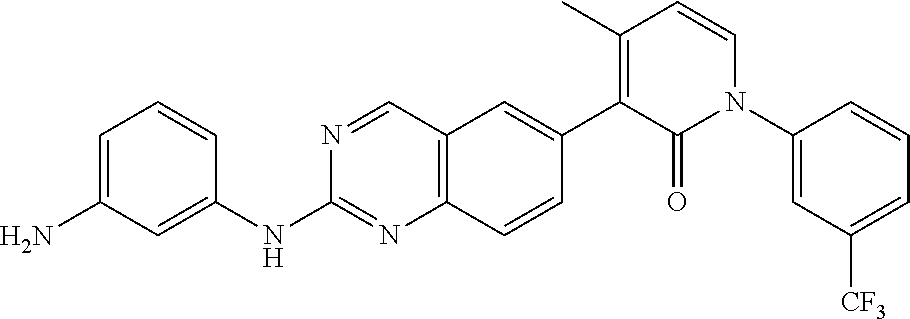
C1=C(N)C=C(NC2=NC3=C(C=N2)C=C(C2=C(C)C=CN(C4=CC([CF3])=CC=C4)C2=O)C=C3)C=C1
